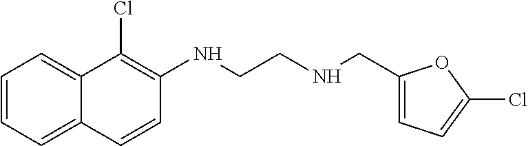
C1=CC=C2C(=C1)C(Cl)=C(NCCNCC1=CC=C(Cl)O1)C=C2
